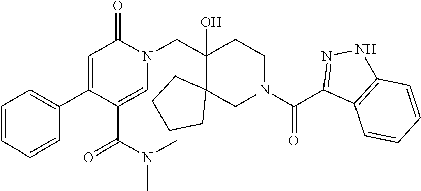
C1=CC=CC(C2=CC(=O)N(CC3(O)CCN(C(C4=NNC5=C4C=CC=C5)=O)CC34CCCC4)C=C2C(N(C)C)=O)=C1
